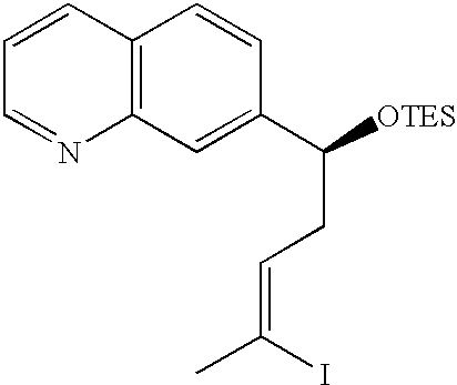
C1=CC2=C(N=C1)C=C(C([OTES])CC=C(C)I)C=C2
